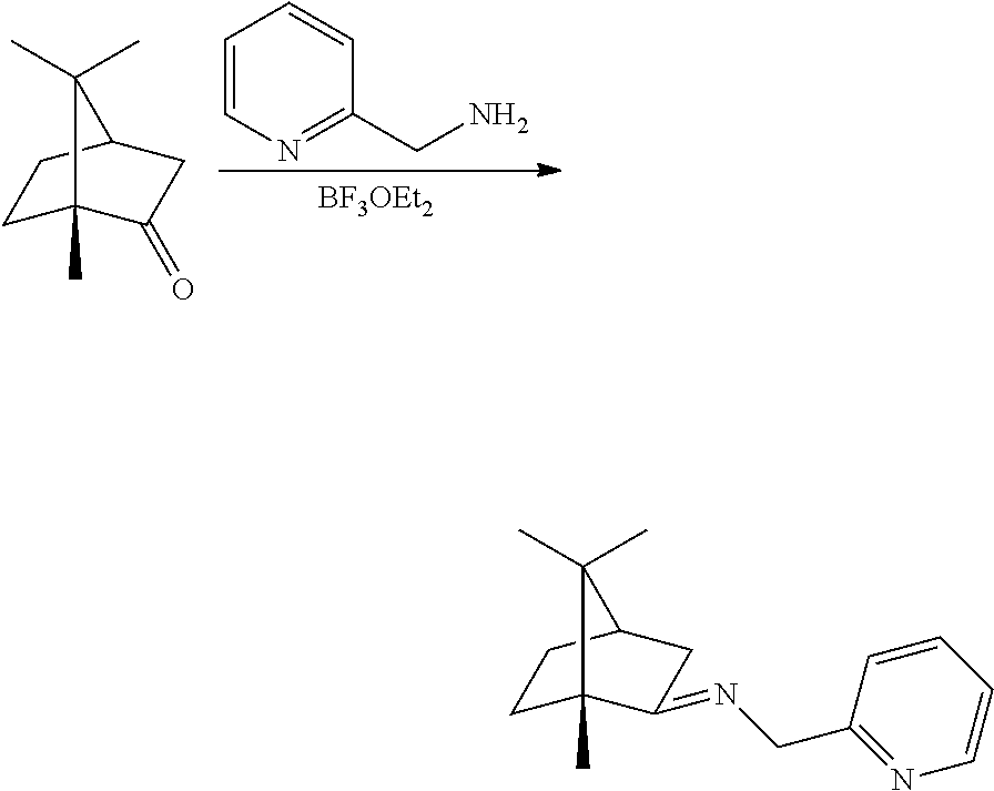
C1C2(C)C(=NCC3=NC=CC=C3)CC(C1)C2(C)C.C1C2(C)C(=O)CC(C1)C2(C)C.C1=CN=C(CN)C=C1.[BF3OEt2]
